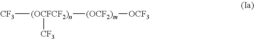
[CF3][(OCFCF2)n]([CF3])[(OCF2)m][OCF3]
